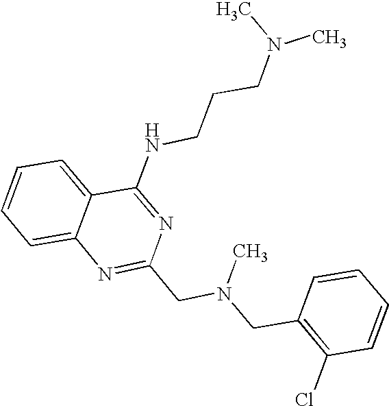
C1=CC=C2C(=C1)N=C(CN(CC1=C(Cl)C=CC=C1)C)N=C2NCCCN(C)C
